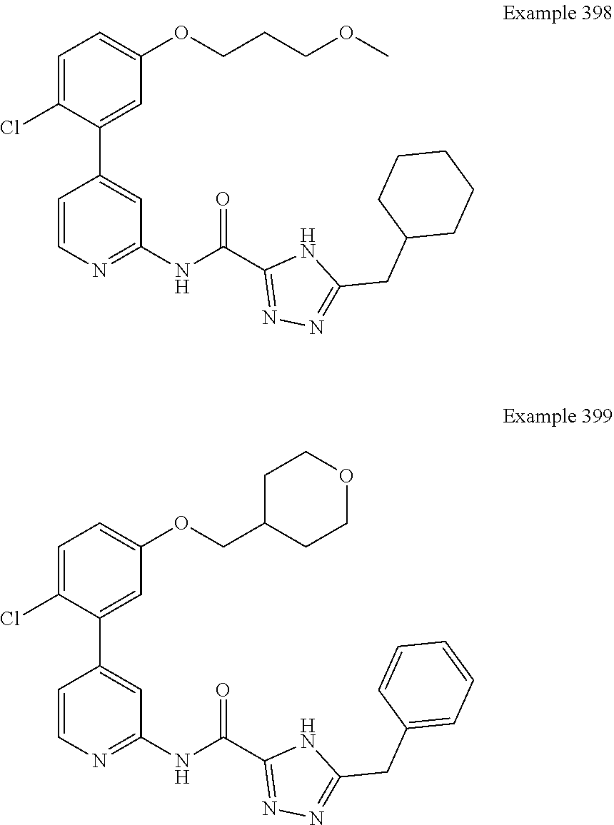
C1=C(OCCCOC)C=C(C2=CC(NC(C3=NN=C(CC4CCCCC4)N3)=O)=NC=C2)C(Cl)=C1.C1=C(Cl)C(C2=CC(NC(C3=NN=C(CC4=CC=CC=C4)N3)=O)=NC=C2)=CC(OCC2CCOCC2)=C1
